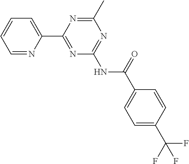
C1=NC(C2=NC(NC(C3=CC=C(C(F)(F)F)C=C3)=O)=NC(C)=N2)=CC=C1
